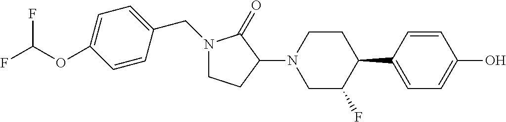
C1=C(C2CCN(C3C(=O)N(CC4=CC=C(OC(F)F)C=C4)CC3)CC2F)C=CC(O)=C1
